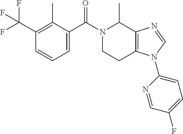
C1(C(F)(F)F)=C(C)C(C(N2CCC3=C(C2C)N=CN3C2=CC=C(F)C=N2)=O)=CC=C1
